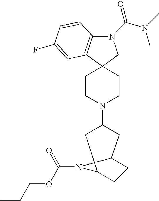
N1(C(N(C)C)=O)C2=C(C3(C1)CCN(C1CC4CCC(C1)N4C(=O)OCCC)CC3)C=C(F)C=C2
